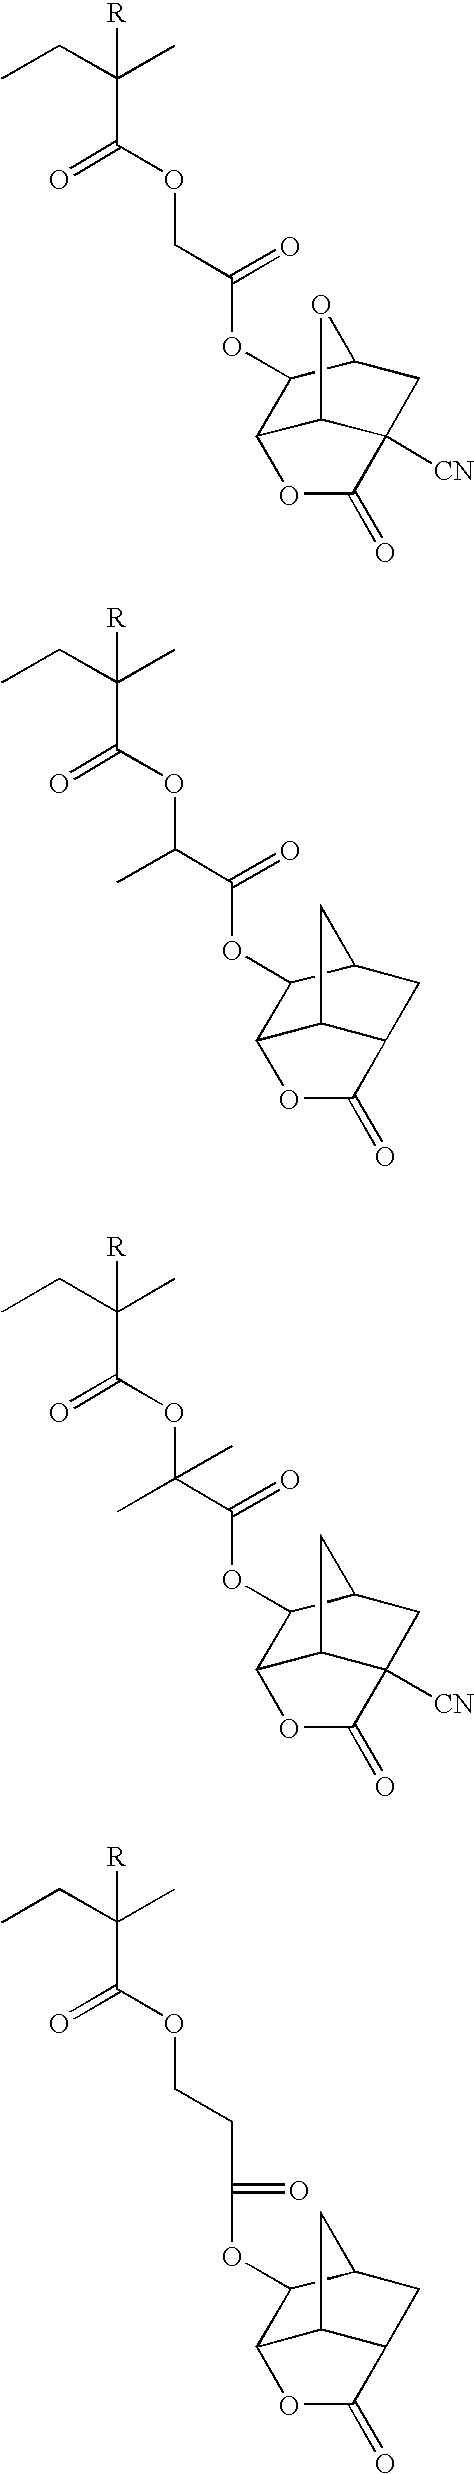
[R]C(C)(CC)C(OCC(OC1C2C3C([CN])(CC1O3)C(=O)O2)=O)=O.[R]C(C)(CC)C(OC(C(OC1C2C3C(CC1C3)C(=O)O2)=O)C)=O.[R]C(C)(CC)C(OC(C(OC1C2C3C([CN])(CC1C3)C(=O)O2)=O)(C)C)=O.[R]C(C)(CC)C(OCCC(=O)OC1C2C3C(CC1C3)C(=O)O2)=O
